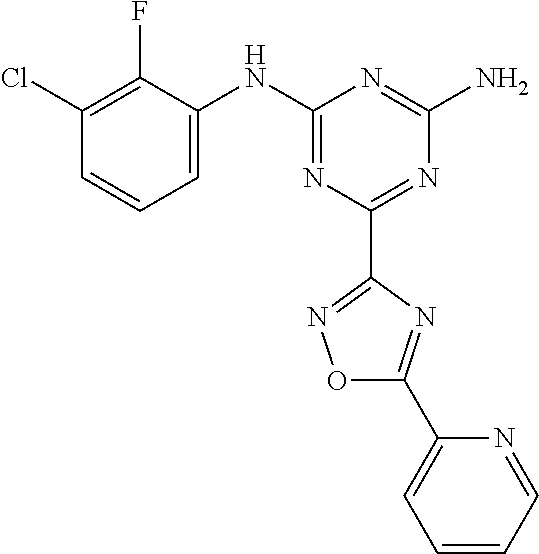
C1(Cl)=C(F)C(NC2=NC(C3=NOC(C4=CC=CC=N4)=N3)=NC(N)=N2)=CC=C1
